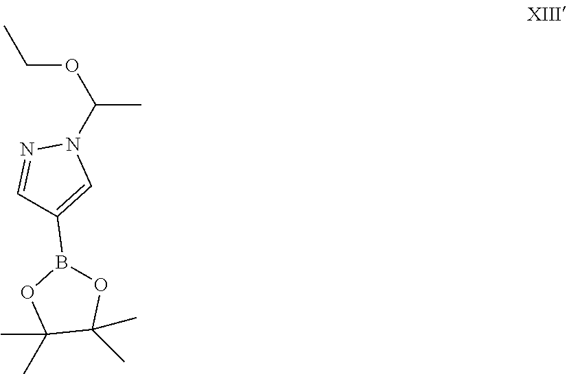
C1=NN(C(OCC)C)C=C1B1OC(C)(C)C(C)(C)O1
